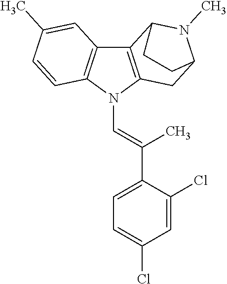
C12=C(N(C=C(C3=CC=C(Cl)C=C3Cl)C)C3=C1C=C(C)C=C3)CC1N(C)C2CC1
